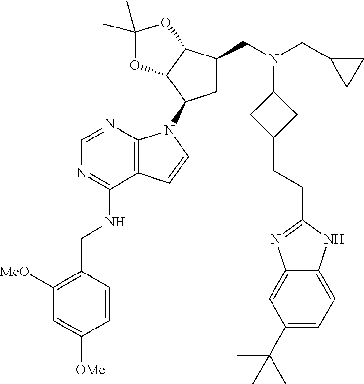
C1([MeO])=C(CNC2=NC=NC3=C2C=CN3C2CC(CN(CC3CC3)C3CC(CCC4=NC5=CC(C(C)(C)C)=CC=C5N4)C3)C3C2OC(C)(C)O3)C=CC([OMe])=C1
